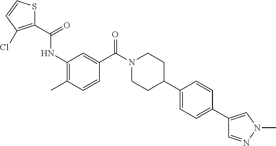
S1C(C(=O)NC2=C(C)C=CC(C(N3CCC(C4=CC=C(C5=CN(C)N=C5)C=C4)CC3)=O)=C2)=C(Cl)C=C1
